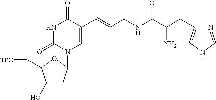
N1C(=O)N(C2CC(O)C(C[TPO])O2)C=C(C=CCNC(C(CC2=CNC=N2)N)=O)C1=O
